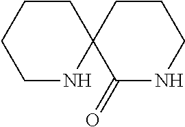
C1CCCNC12C(=O)NCCC2
